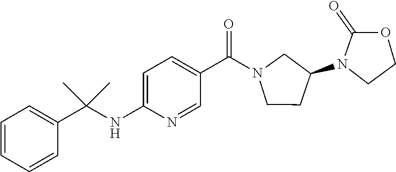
C1=CC=CC(C(NC2=CC=C(C(N3CCC(N4CCOC4=O)C3)=O)C=N2)(C)C)=C1
